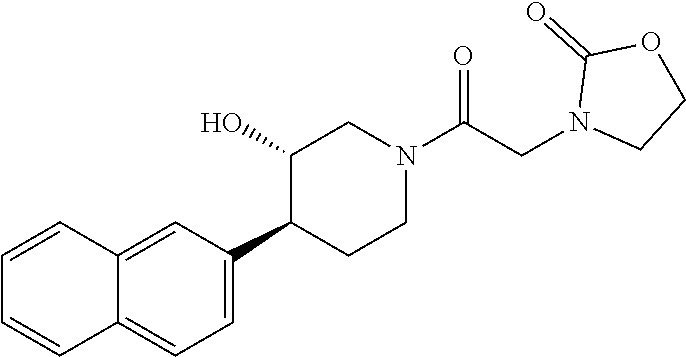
C1=C(C2CCN(C(CN3CCOC3=O)=O)CC2O)C=C2C(=C1)C=CC=C2
